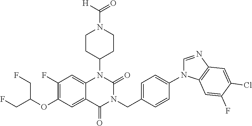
C12=CC(F)=C(OC(CF)CF)C=C1C(=O)N(CC1=CC=C(N3C=NC4=C3C=C(F)C(Cl)=C4)C=C1)C(=O)N2C1CCN(C(=O)[H])CC1
